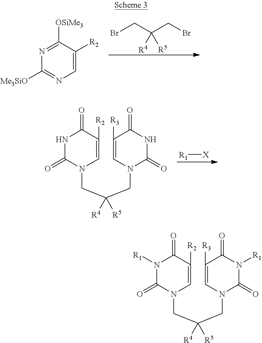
N1([R1])C(=O)N(CC(CN2C(=O)N([R1])C(=O)C([R3])=C2)([R4])[R5])C=C([R2])C1=O.C1([OSiMe3])=NC([Me3SiO])=NC=C1[R2].BrCC(CBr)([R4])[R5].N1C(=O)N(CC(CN2C(=O)NC(=O)C([R3])=C2)([R4])[R5])C=C([R2])C1=O.[R1][X]
